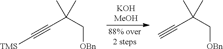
CC(C)(C#C[TMS])C[OBn].CC(C)(C#C)C[OBn]
